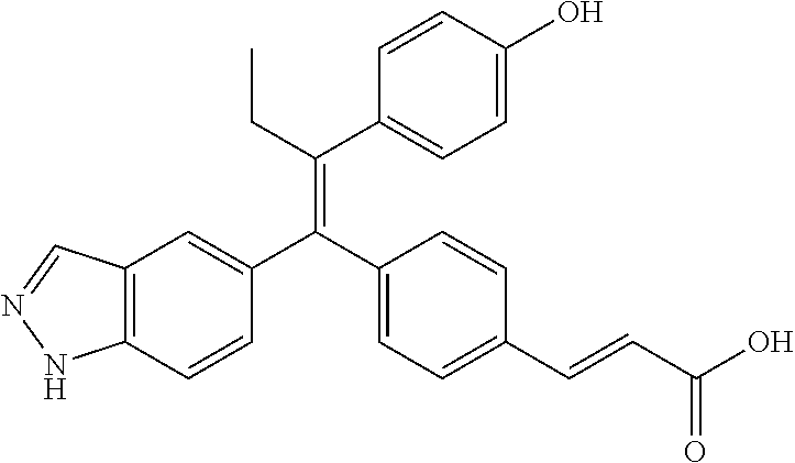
C12=C(C=CC(C(C3=CC=C(C=CC(O)=O)C=C3)=C(CC)C3=CC=C(O)C=C3)=C1)NN=C2
